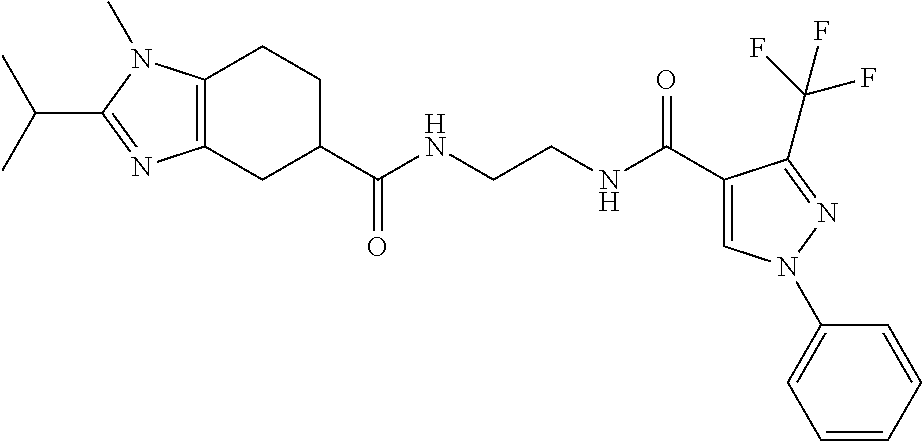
C12=C(CC(C(=O)NCCNC(=O)C3=CN(C4=CC=CC=C4)N=C3C(F)(F)F)CC1)N=C(C(C)C)N2C
